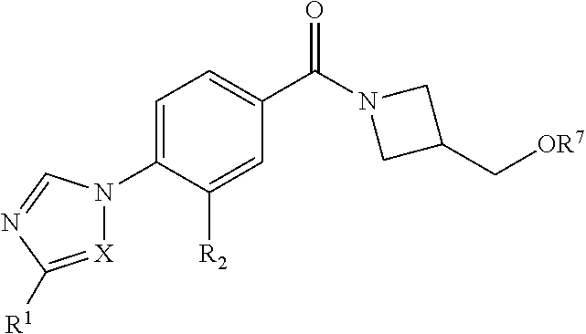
C1=C(N2[X]=C([R1])N=C2)C([R2])=CC(C(N2CC(C[OR7])C2)=O)=C1
